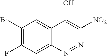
N1=NC([NO2])=C(O)C2=CC(Br)=C(F)C=C12
